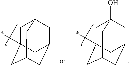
C1C2(*)CC3CC(CC1C3)C2.C1C2(*)CC3CC(CC1(O)C3)C2
